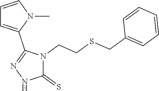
C1(=S)N(CCSCC2=CC=CC=C2)C(C2=CC=CN2C)=NN1
